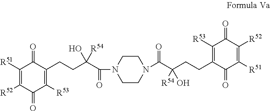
C1([R51])=C([R52])C(=O)C([R53])=C(CCC(C(=O)N2CCN(C(C(CCC3=C([R53])C(=O)C([R52])=C([R51])C3=O)([R54])O)=O)CC2)(O)[R54])C1=O
